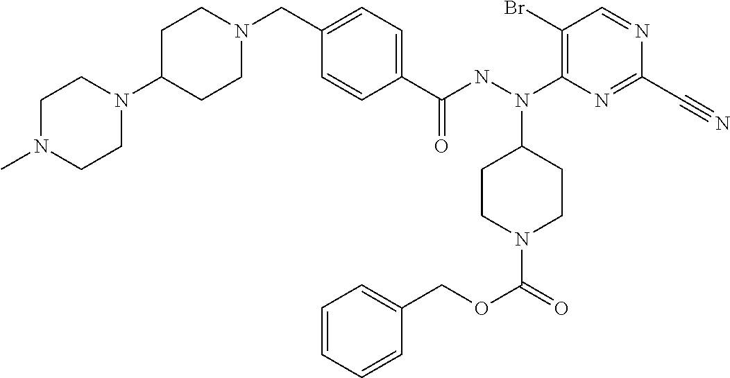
C1=CC(C(NN(C2=C(Br)C=NC(C#N)=N2)C2CCN(C(=O)OCC3=CC=CC=C3)CC2)=O)=CC=C1CN1CCC(N2CCN(C)CC2)CC1
